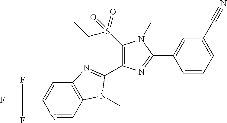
N1=CC2=C(C=C1C(F)(F)F)N=C(C1=C(S(CC)(=O)=O)N(C)C(C3=CC(C#N)=CC=C3)=N1)N2C
